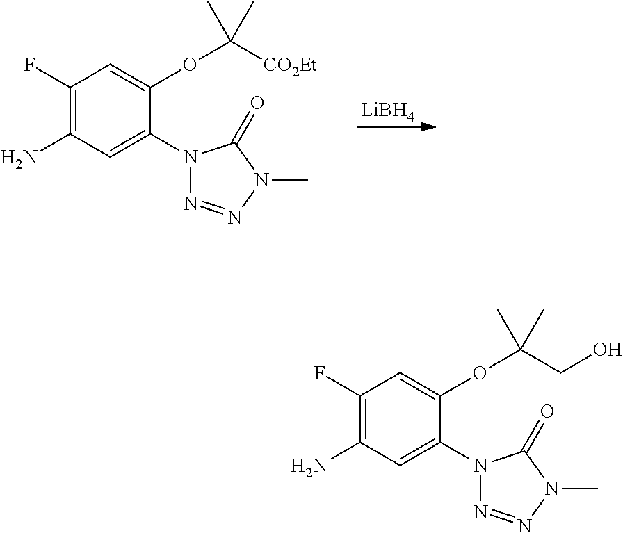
NC1=C(F)C=C(OC(C)(CO)C)C(N2N=NN(C)C2=O)=C1.NC1=C(F)C=C(OC(C)([CO2Et])C)C(N2N=NN(C)C2=O)=C1.[LiBH4]
